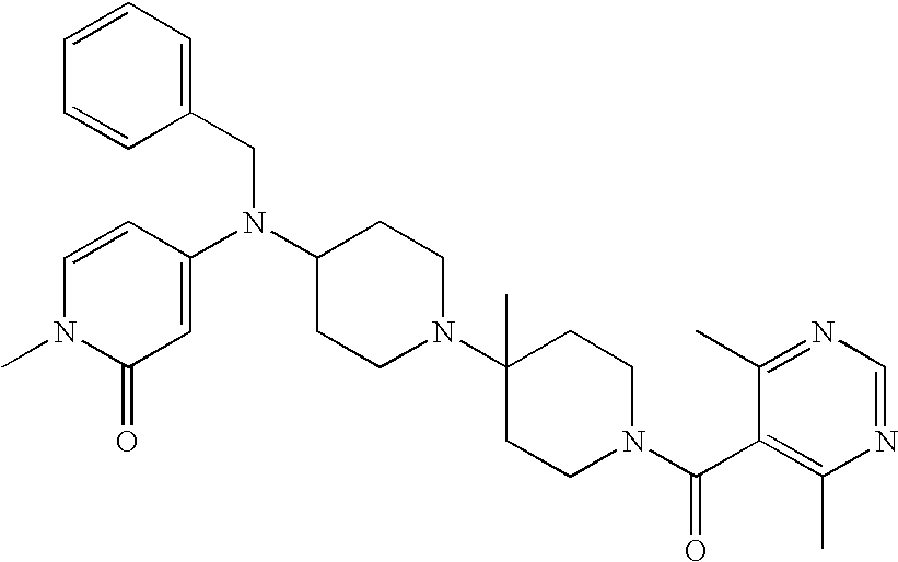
N1(C)C(=O)C=C(N(C2CCN(C3(C)CCN(C(C4=C(C)N=CN=C4C)=O)CC3)CC2)CC2=CC=CC=C2)C=C1
